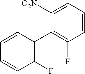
C1(F)=C(C2=C(F)C=CC=C2[O2N])C=CC=C1
